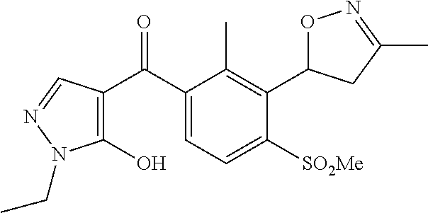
C1(C(=O)C2=C(O)N(CC)N=C2)=CC=C([SO2Me])C(C2ON=C(C)C2)=C1C
